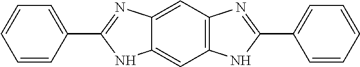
C1=CC=CC=C1C1=NC2=C(N1)C=C1C(=C2)N=C(C2=CC=CC=C2)N1
